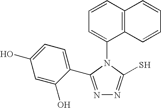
N1=C(C2=CC=C(O)C=C2O)N(C2=CC=CC3=C2C=CC=C3)C(S)=N1
